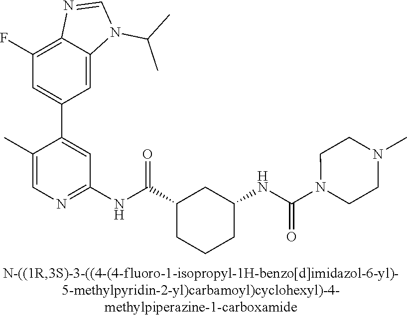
C1(F)=C2C(=CC(C3=CC(NC(C4CCCC(NC(=O)N5CCN(C)CC5)C4)=O)=NC=C3C)=C1)N(C(C)C)C=N2
